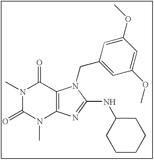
CN1C(=O)N(C)C2=C(C1=O)N(CC1=CC(OC)=CC(OC)=C1)C(NC1CCCCC1)=N2
